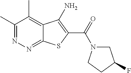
C1(C)=NN=C2C(=C1C)C(N)=C(C(=O)N1CC(F)CC1)S2
